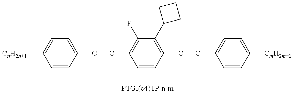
C1=CC(C#CC2=C(F)C(C3CCC3)=C(C#CC3=CC=C([CmH2m+1])C=C3)C=C2)=CC=C1[CnH2n+1]
